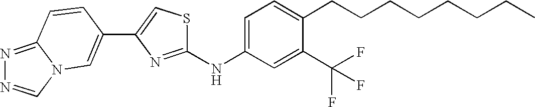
C12=NN=CN1C=C(C1=CSC(NC3=CC=C(CCCCCCCC)C(C(F)(F)F)=C3)=N1)C=C2
